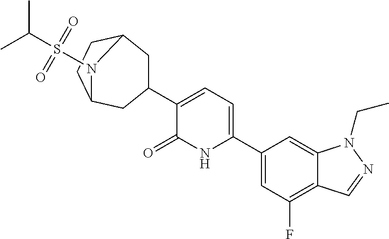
C1(C2CC3CCC(C2)N3S(=O)(=O)C(C)C)=CC=C(C2=CC(F)=C3C(=C2)N(CC)N=C3)NC1=O
